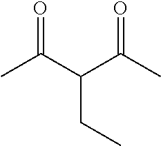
CC(C(C(C)=O)CC)=O
